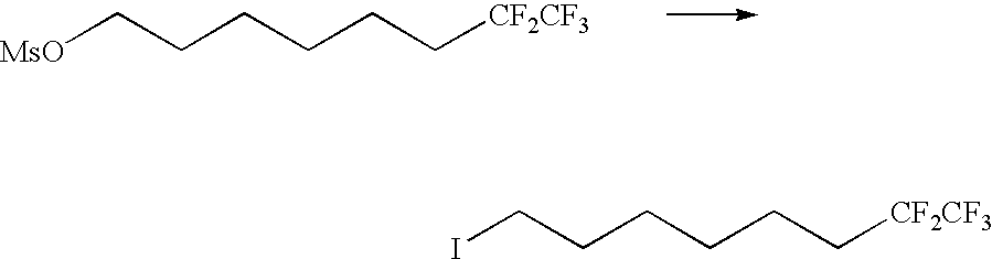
ICCCCCC[CF2CF3].[MsO]CCCCCC[CF2CF3]
